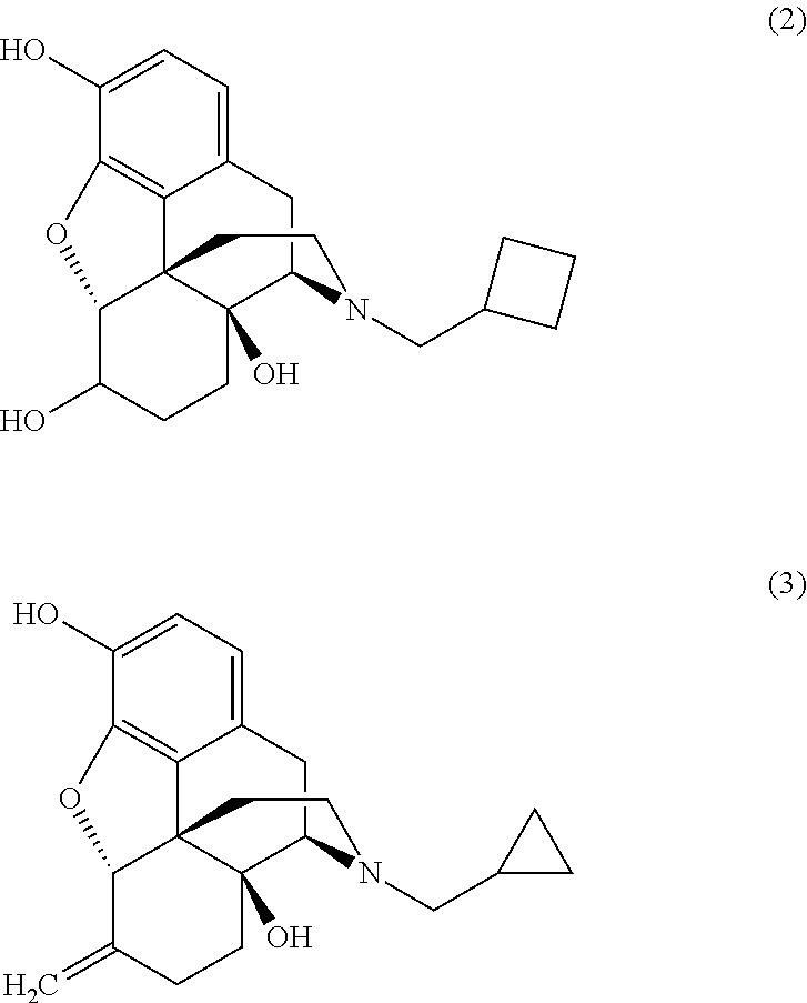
C1(O)=CC=C2C3=C1OC1C34C(O)(C(C2)N(CC2CCC2)CC4)CCC1O.C1(O)=CC=C2C3=C1OC1C34C(O)(C(C2)N(CC2CC2)CC4)CCC1=C
